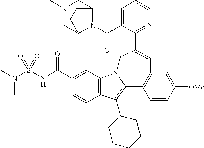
C1=C(C(N2C3CN(C)CC2CC3)=O)C(C2=CC3=C(C4=C(C5CCCCC5)C5=C(C=C(C(NS(N(C)C)(=O)=O)=O)C=C5)N4C2)C=CC([OMe])=C3)=NC=C1
